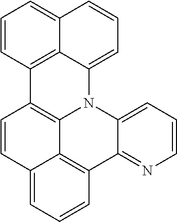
C1=CC2=CC=CC3=C2C2=C1C1=C4C(=CC=CC4=CC=C1)N2C1=CC=CN=C13
